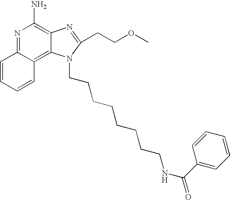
N1=C2C(=C3C(=C1N)N=C(CCOC)N3CCCCCCCCNC(=O)C1=CC=CC=C1)C=CC=C2
